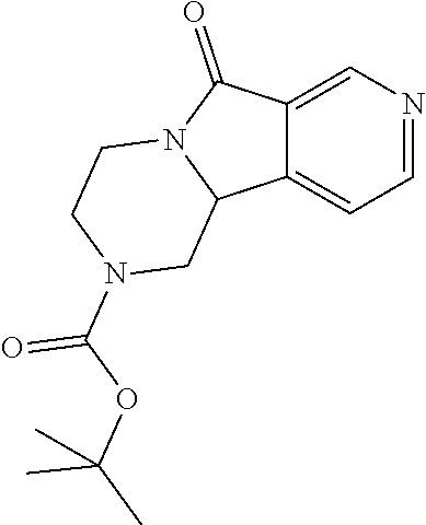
C12=CN=CC=C1C1N(C2=O)CCN(C(OC(C)(C)C)=O)C1
